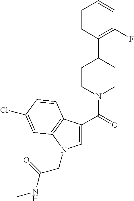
C1=CC(C2CCN(C(=O)C3=CN(CC(NC)=O)C4=C3C=CC(Cl)=C4)CC2)=C(F)C=C1
